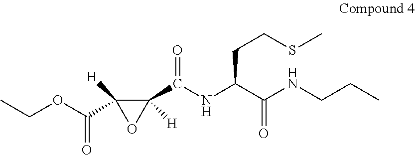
CCOC(C1([H])OC1(C(NC(C(NCCC)=O)CCSC)=O)[H])=O
